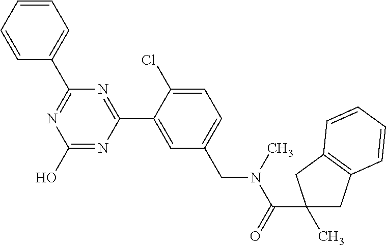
N1=C(C2=CC=CC=C2)N=C(C2=CC(CN(C(C3(C)CC4=C(C3)C=CC=C4)=O)C)=CC=C2Cl)N=C1O
